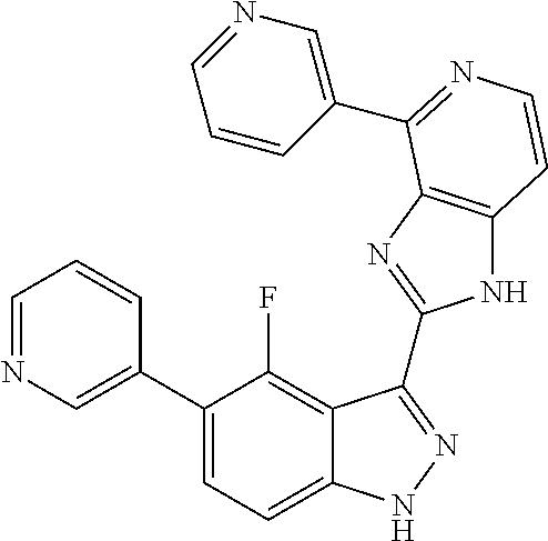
C1=C(C2=CC=C3C(=C2F)C(C2=NC4=C(N2)C=CN=C4C2=CN=CC=C2)=NN3)C=CC=N1
